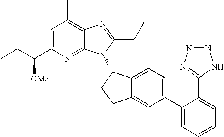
C1=C(C(C(C)C)[OMe])N=C2C(=C1C)N=C(CC)N2C1C2=CC=C(C3=CC=CC=C3C3=NN=NN3)C=C2CC1
